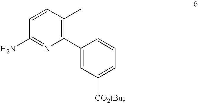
C1=CC(C)=C(C2=CC([CO2tBu])=CC=C2)N=C1N
